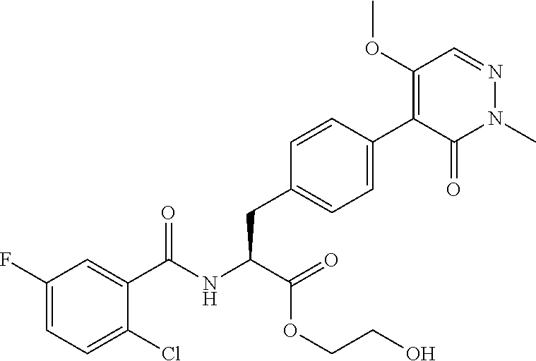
C1(F)=CC=C(Cl)C(C(NC(C(OCCO)=O)CC2=CC=C(C3=C(OC)C=NN(C)C3=O)C=C2)=O)=C1
